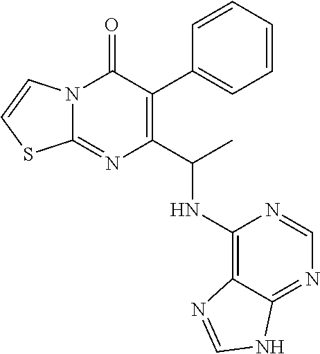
N12C(=NC(C(C)NC3=C4C(=NC=N3)NC=N4)=C(C3=CC=CC=C3)C1=O)SC=C2
